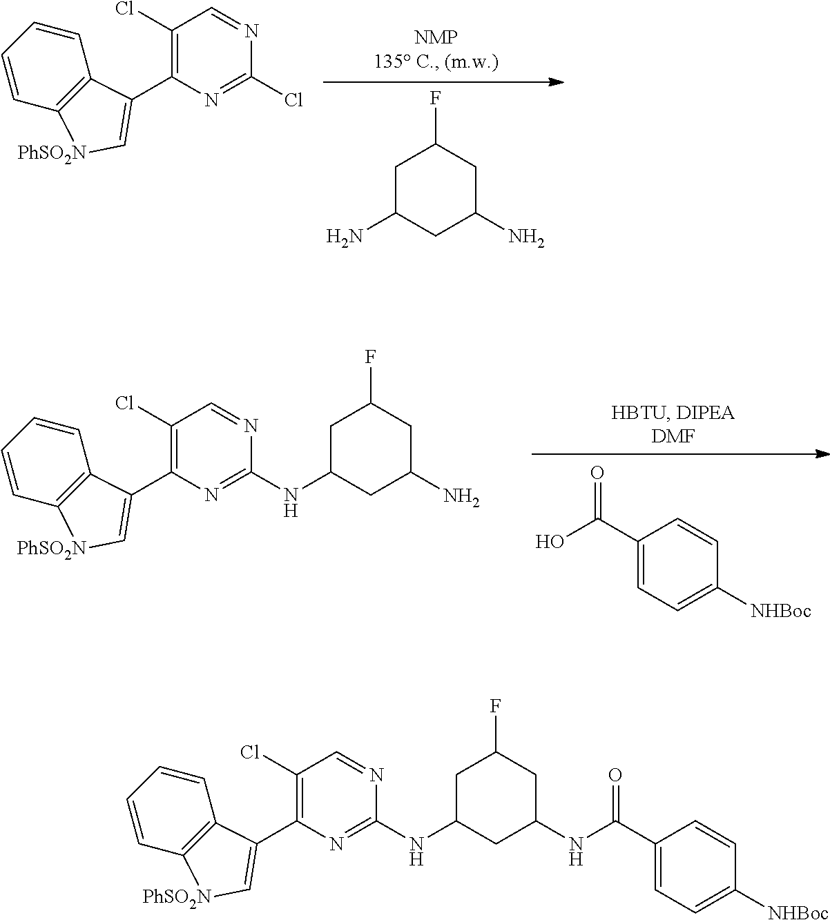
C1C(N)CC(N)CC1F.C1(C2=C[PhSO2N]C3=C2C=CC=C3)=C(Cl)C=NC(Cl)=N1.C1=C(C(O)=O)C=CC([NHBoc])=C1.C1(C2=C[PhSO2N]C3=C2C=CC=C3)=C(Cl)C=NC(NC2CC(F)CC(N)C2)=N1.C1(C2=C[PhSO2N]C3=C2C=CC=C3)=C(Cl)C=NC(NC2CC(F)CC(NC(C3=CC=C([NHBoc])C=C3)=O)C2)=N1
